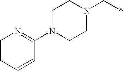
C1(N2CCN(CC)CC2)=NC=CC=C1
